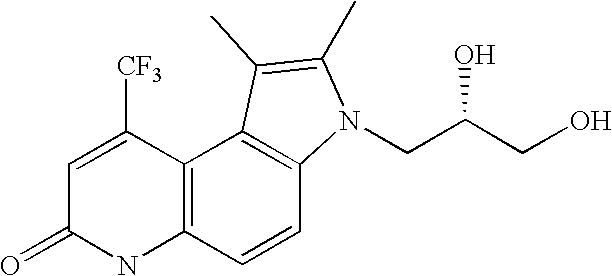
C12=C(C=CC3=C1C(C)=C(C)N3CC(CO)O)NC(=O)C=C2[CF3]
